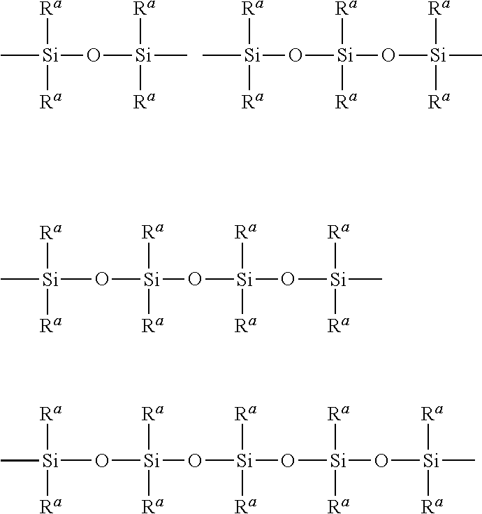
C[Si]([Ra])([Ra])O[Si]([Ra])([Ra])C.C[Si]([Ra])([Ra])O[Si]([Ra])([Ra])O[Si](C)([Ra])[Ra].O([Si]([Ra])([Ra])O[Si]([Ra])([Ra])O[Si](C)([Ra])[Ra])[Si](C)([Ra])[Ra].O([Si]([Ra])([Ra])O[Si]([Ra])([Ra])O[Si](O[Si]([Ra])(C)[Ra])([Ra])[Ra])[Si](C)([Ra])[Ra]
